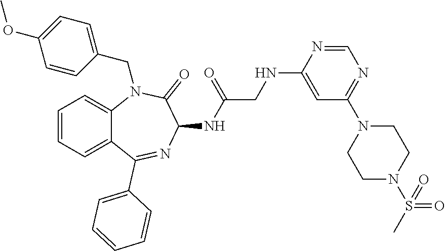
C1=CC=C2C(=C1)N(CC1=CC=C(OC)C=C1)C(=O)C(NC(=O)CNC1=CC(N3CCN(S(C)(=O)=O)CC3)=NC=N1)N=C2C1=CC=CC=C1
